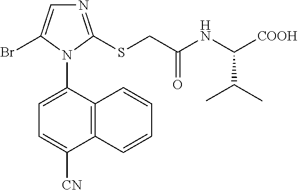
C12=C(C(N3C(Br)=CN=C3SCC(NC(C(C)C)[COOH])=O)=CC=C1[CN])C=CC=C2
